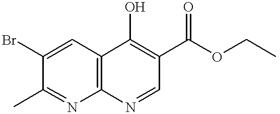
C12=C(C=C(Br)C(C)=N1)C(O)=C(C(OCC)=O)C=N2
